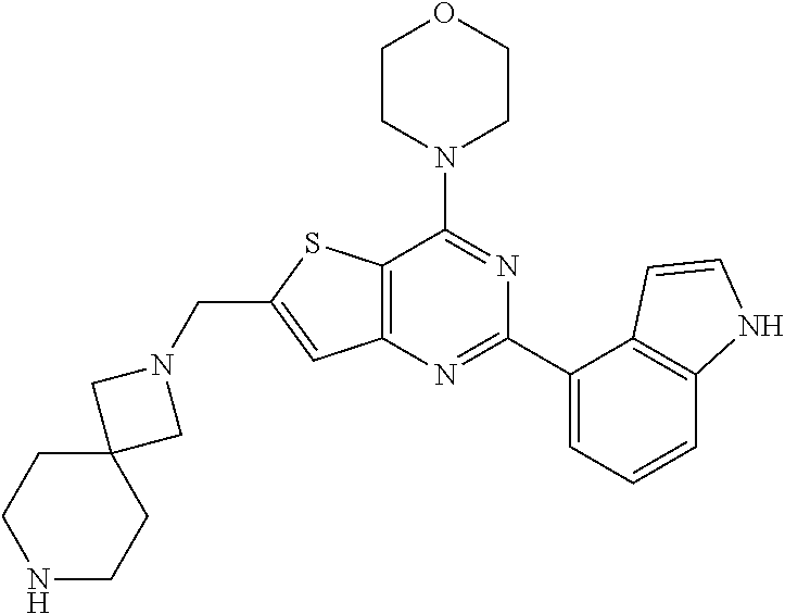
C12=C(N=C(C3=CC=CC4=C3C=CN4)N=C1N1CCOCC1)C=C(CN1CC3(C1)CCNCC3)S2
